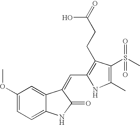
N1C(C=C2C(=O)NC3=CC=C(OC)C=C32)=C(CCC(O)=O)C(S(C)(=O)=O)=C1C
